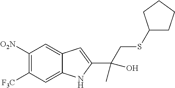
C1([O2N])=C([F3C])C=C2C(=C1)C=C(C(O)(C)CSC1CCCC1)N2
